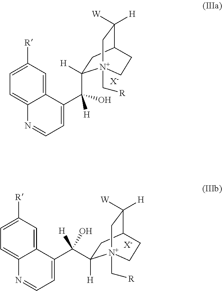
[X-].C12=CC([R])=CC=C1N=CC=C2C(C1([H])CC2C([W])([H])C[N+]1(C[R])CC2)([H])O.[X-].C12=CC([R])=CC=C1N=CC=C2C([H])(O)C1([H])CC2C([W])([H])C[N+]1(C[R])CC2
